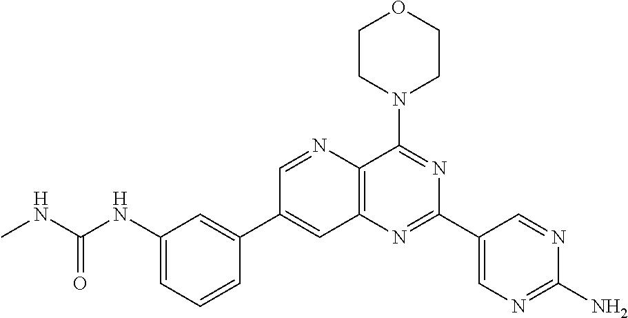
C1(NC(NC)=O)=CC=CC(C2=CC3=C(C(N4CCOCC4)=NC(C4=CN=C(N)N=C4)=N3)N=C2)=C1
